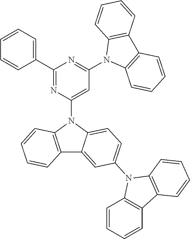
C12=CC(N3C4=C(C5=C3C=CC=C5)C=CC=C4)=CC=C1N(C1=CC(N3C4=C(C5=C3C=CC=C5)C=CC=C4)=NC(C3=CC=CC=C3)=N1)C1=C2C=CC=C1
